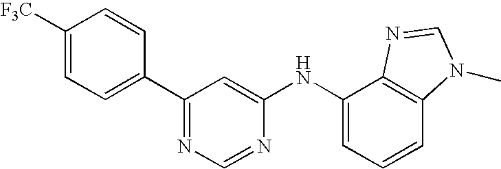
C1([F3C])=CC=C(C2=NC=NC(NC3=CC=CC4=C3N=CN4C)=C2)C=C1
